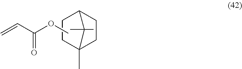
C1CC2(C)CCC1C2(C)C.C=CC(OC)=O
